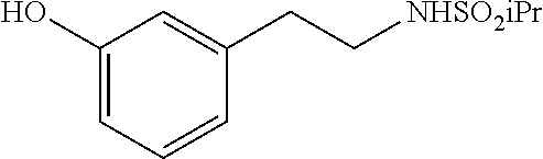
C1(O)=CC=CC(CC[NHSO2iPr])=C1
